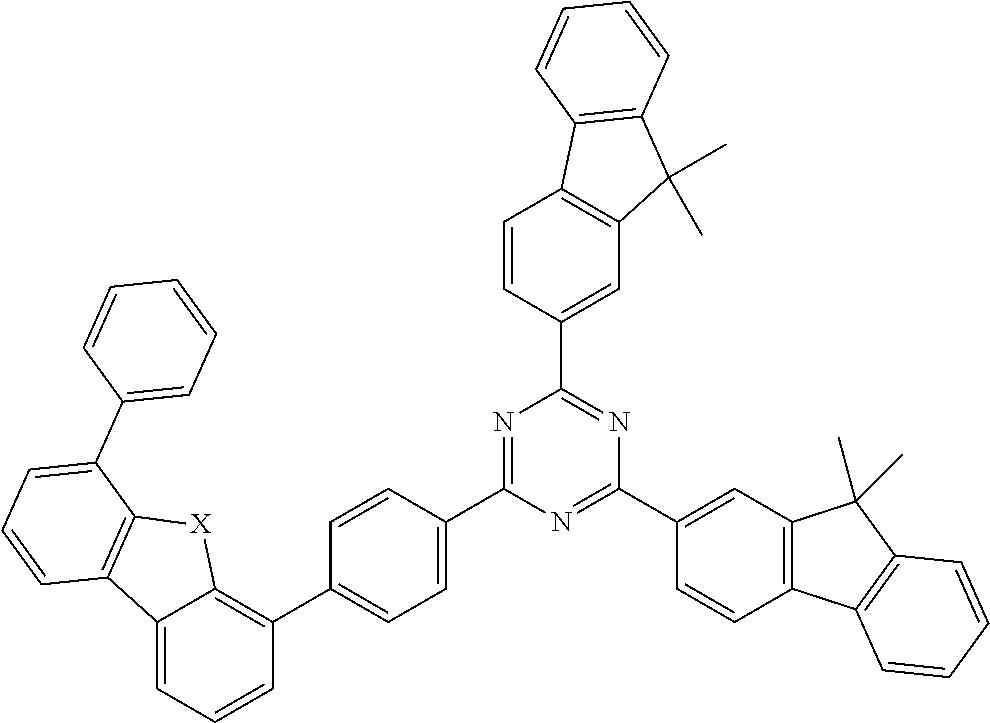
N1=C(C2=CC=C(C3=C4C(=CC=C3)C3=C([X]4)C(C4=CC=CC=C4)=CC=C3)C=C2)N=C(C2=CC3=C(C=C2)C2=C(C3(C)C)C=CC=C2)N=C1C1=CC2=C(C=C1)C1=C(C2(C)C)C=CC=C1
